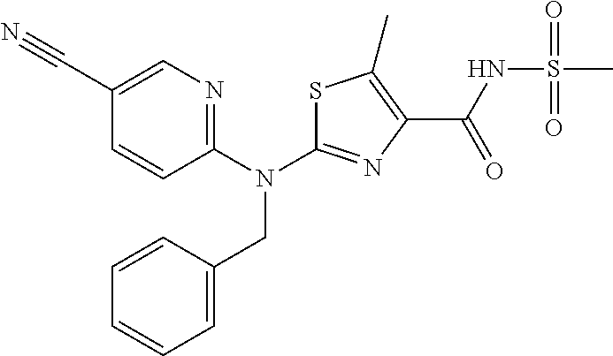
N(C1=NC(C(NS(C)(=O)=O)=O)=C(C)S1)(CC1=CC=CC=C1)C1=NC=C(C#N)C=C1
